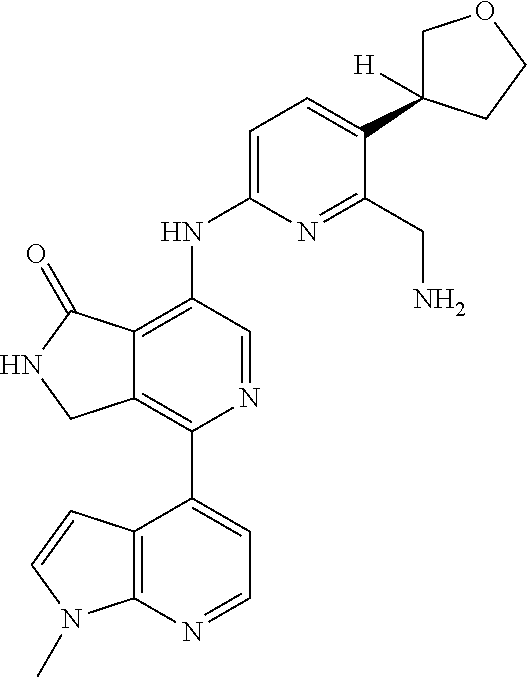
C12=C(NC3=CC=C(C4([H])COCC4)C(CN)=N3)C=NC(C3=CC=NC4=C3C=CN4C)=C1CNC2=O
